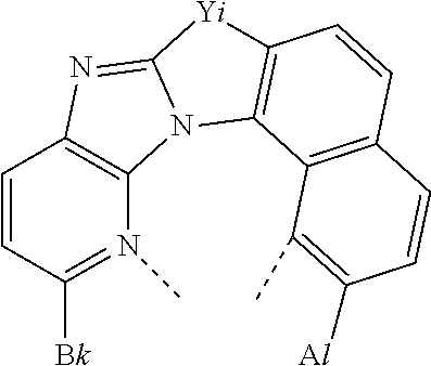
C1=CC([Bk])=N(C)C2=C1N=C1N2C2=C([Yi]1)C=CC1=C2C(C)=C([Al])C=C1
